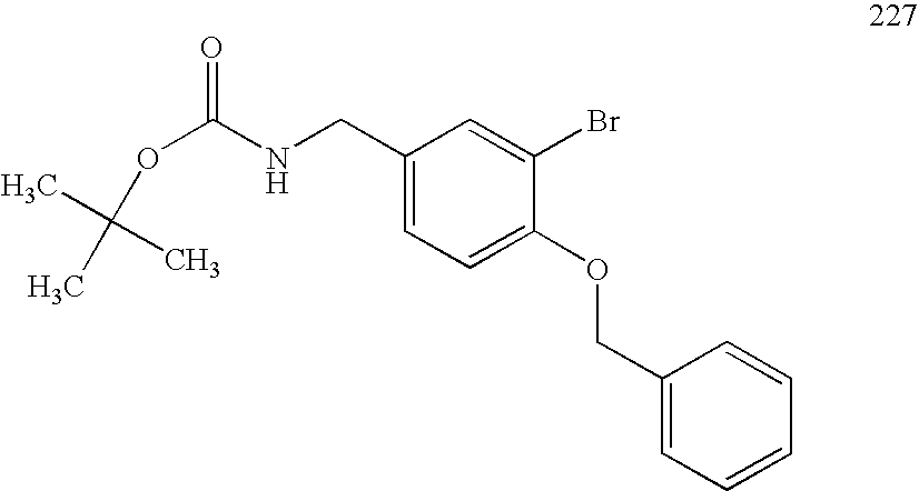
C1(COC2=CC=C(CNC(OC(C)(C)C)=O)C=C2Br)=CC=CC=C1
